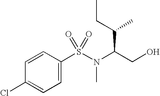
C1(Cl)=CC=C(S(=O)(=O)N(C(CO)C(C)CC)C)C=C1
